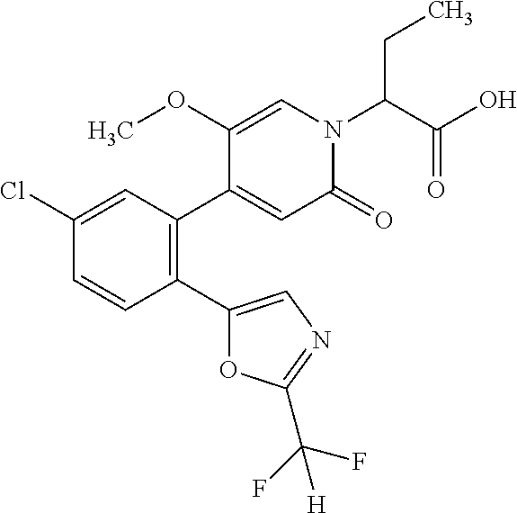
C1(Cl)=CC(C2=CC(=O)N(C(C(O)=O)CC)C=C2OC)=C(C2=CN=C(C(F)(F)[H])O2)C=C1
